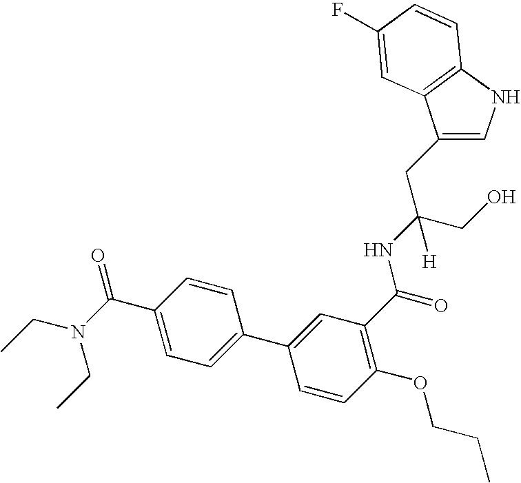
C1=C(CC(CO)(NC(C2=C(OCCC)C=CC(C3=CC=C(C(N(CC)CC)=O)C=C3)=C2)=O)[H])C2=C(N1)C=CC(F)=C2
